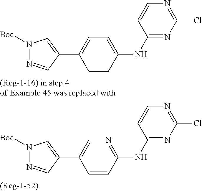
ClC1=NC=CC(NC2=CC=C(C3=CN([Boc])N=C3)C=C2)=N1.ClC1=NC=CC(NC2=NC=C(C3=CN([Boc])N=C3)C=C2)=N1
